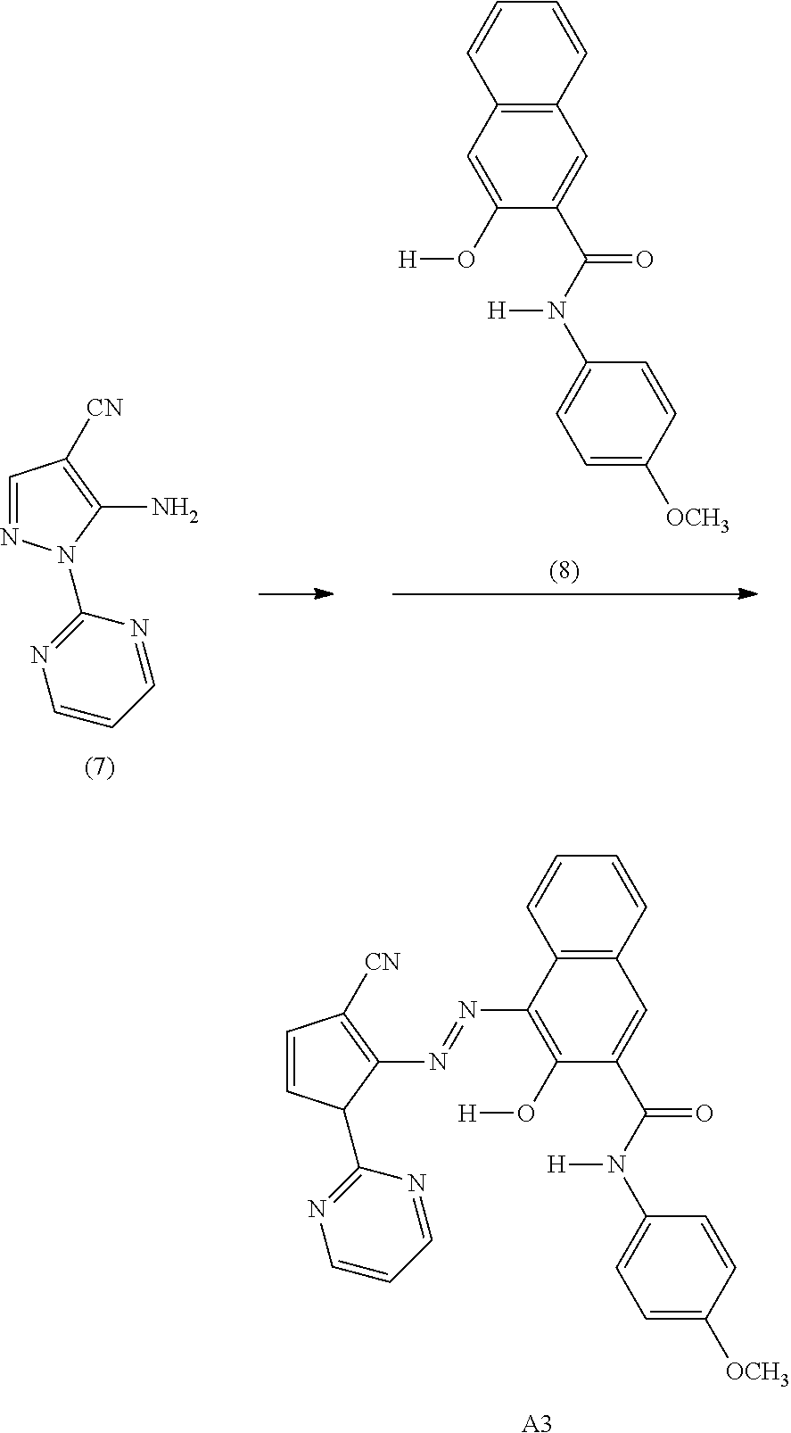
C12=C(C(N=NC3=C([CN])C=CC3C3=NC=CC=N3)=C(O[H])C(C(N(C3=CC=C([OCH3])C=C3)[H])=O)=C1)C=CC=C2.[A3].C1=NN(C2=NC=CC=N2)C(N)=C1[CN].C12=C(C=C(O[H])C(C(N(C3=CC=C([OCH3])C=C3)[H])=O)=C1)C=CC=C2
